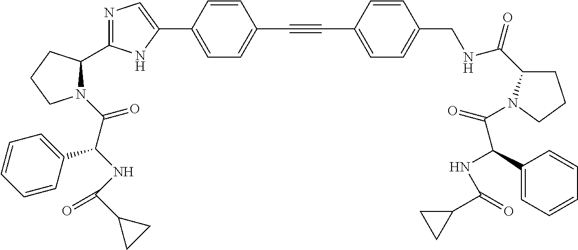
N1=C(C2N(C(C(NC(C3CC3)=O)C3=CC=CC=C3)=O)CCC2)NC(C2=CC=C(C#CC3=CC=C(CNC(C4CCCN4C(=O)C(NC(C4CC4)=O)C4=CC=CC=C4)=O)C=C3)C=C2)=C1
